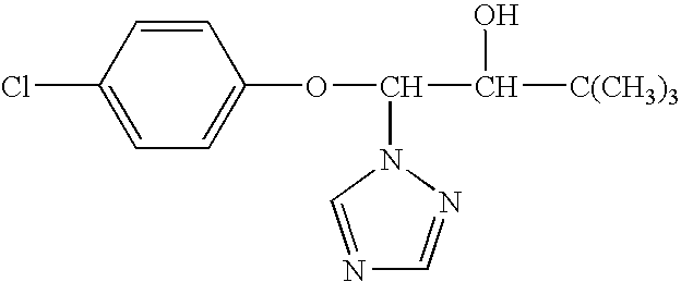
N1=CN(C(C([C(CH3)3])O)OC2=CC=C(Cl)C=C2)N=C1
